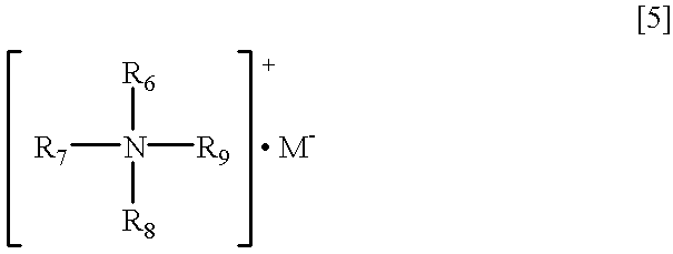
[R7]N([R9])([R6])[R8].[ M-]
